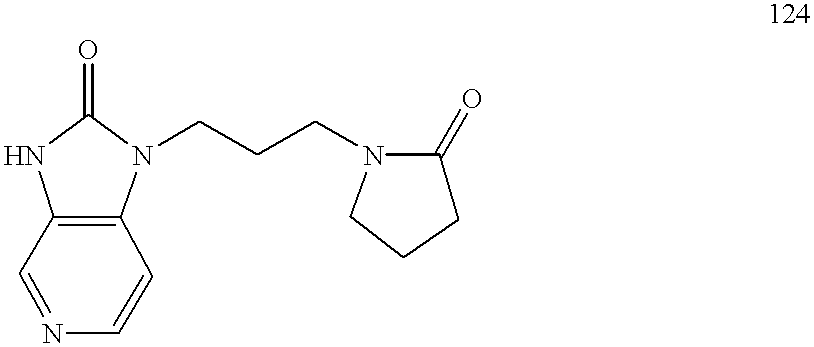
C1=NC=CC2=C1NC(=O)N2CCCN1CCCC1=O
